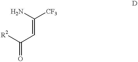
[R2]C(C=C(N)[CF3])=O
